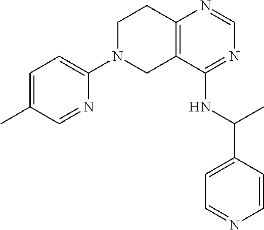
C1=NC(N2CCC3=C(C2)C(NC(C2=CC=NC=C2)C)=NC=N3)=CC=C1C
